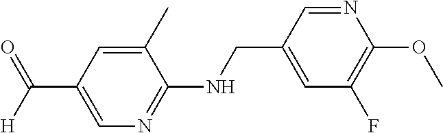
C(C1=CN=C(NCC2=CC(F)=C(OC)N=C2)C(C)=C1)([H])=O
